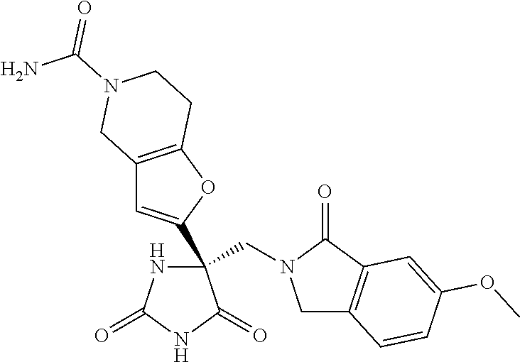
C(C1(C2=CC3=C(O2)CCN(C(N)=O)C3)NC(=O)NC1=O)N1CC2=C(C1=O)C=C(OC)C=C2
